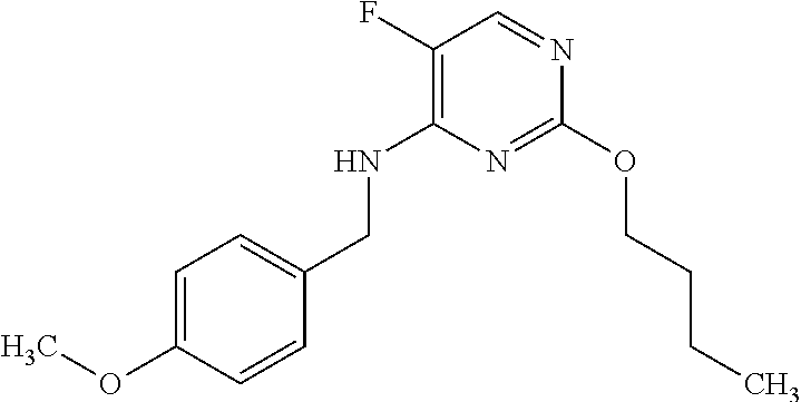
O(C1=NC(NCC2=CC=C(OC)C=C2)=C(F)C=N1)CCCC
